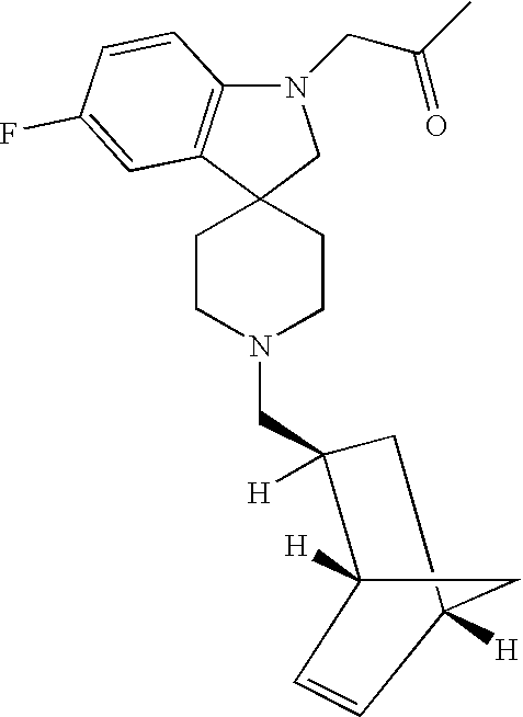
C1CN(CC2([H])CC3([H])CC2([H])C=C3)CCC12CN(CC(C)=O)C1=C2C=C(F)C=C1
